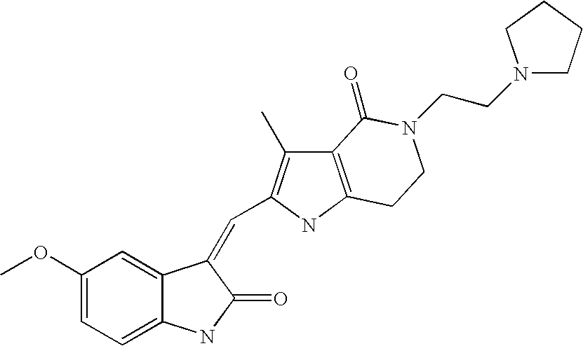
C1(OC)=CC=C2C(=C1)C(=CC1=C(C)C3=C(N1)CCN(CCN1CCCC1)C3=O)C(=O)N2
